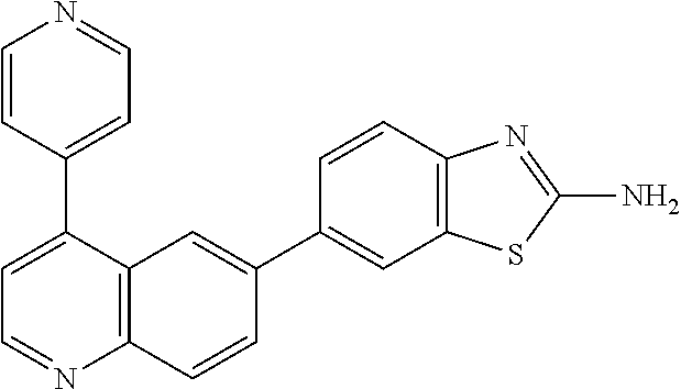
C1=CC(C2=CC=NC3=C2C=C(C2=CC4=C(C=C2)N=C(N)S4)C=C3)=CC=N1
